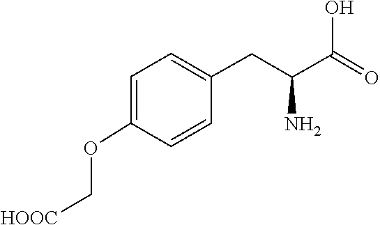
C1=CC(OC[HOOC])=CC=C1CC(C(O)=O)N
